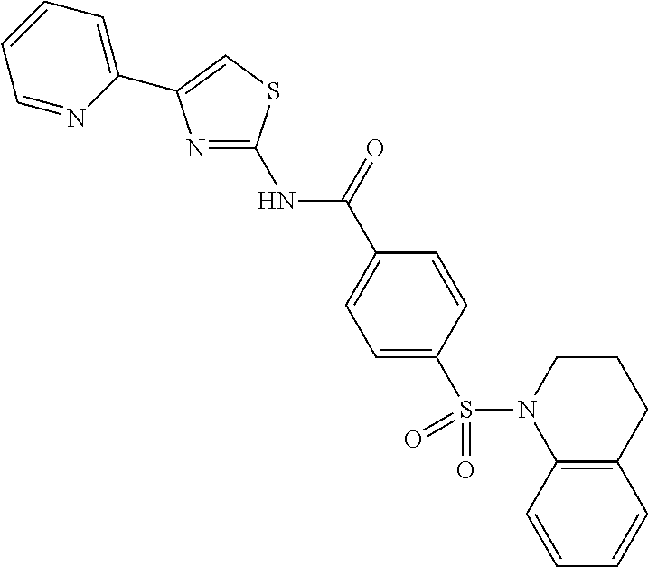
C12=C(C=CC=C1)N(S(C1=CC=C(C(NC3=NC(C4=CC=CC=N4)=CS3)=O)C=C1)(=O)=O)CCC2
